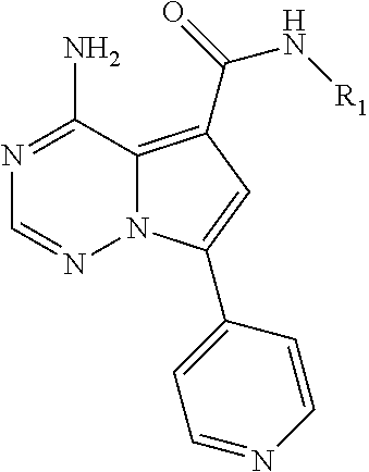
N1=C(N)C2=C(C(=O)N[R1])C=C(C3=CC=NC=C3)N2N=C1
